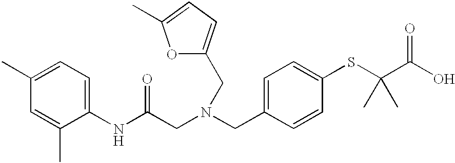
C1(C)=CC=C(NC(CN(CC2=CC=C(SC(C(O)=O)(C)C)C=C2)CC2=CC=C(C)O2)=O)C(C)=C1
